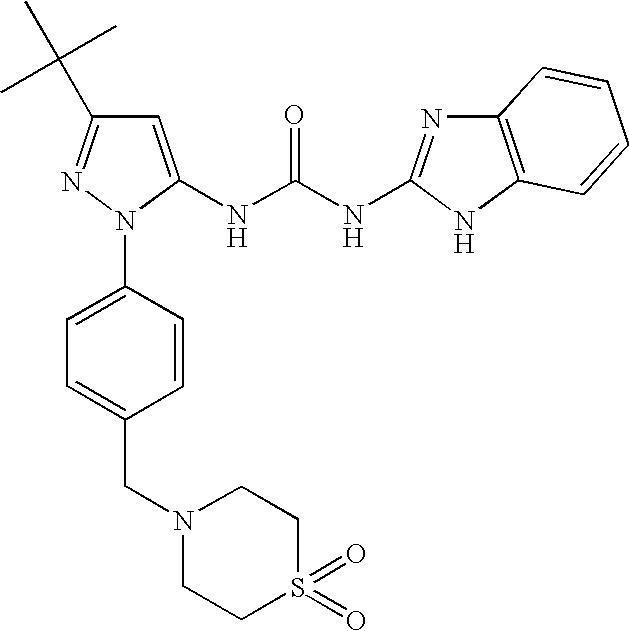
C1=C(NC(NC2=NC3=C(N2)C=CC=C3)=O)N(C2=CC=C(CN3CCS(=O)(=O)CC3)C=C2)N=C1C(C)(C)C
